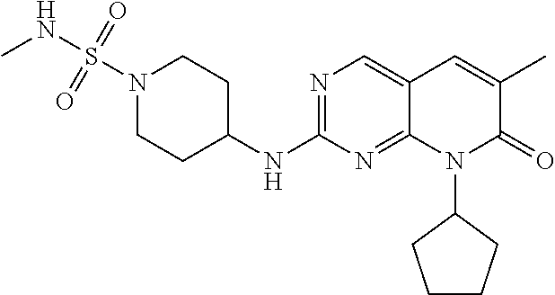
N1(S(NC)(=O)=O)CCC(NC2=NC=C3C(=N2)N(C2CCCC2)C(=O)C(C)=C3)CC1
